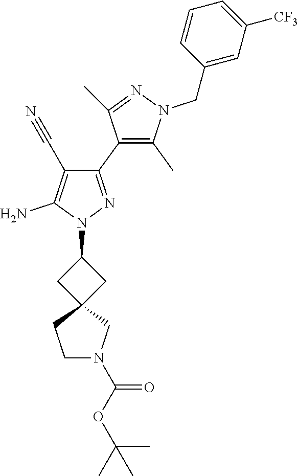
C1(C2=C(C)N(CC3=CC([CF3])=CC=C3)N=C2C)=NN(C2CC3(C2)CCN(C(OC(C)(C)C)=O)C3)C(N)=C1C#N
